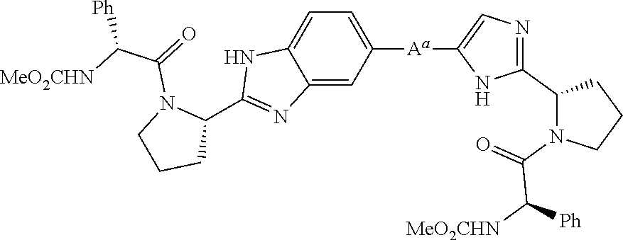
C12=CC([Aa]C3=CN=C(C4N(C(C([MeO2CHN])[Ph])=O)CCC4)N3)=CC=C1NC(C1N(C(=O)C([MeO2CHN])[Ph])CCC1)=N2
